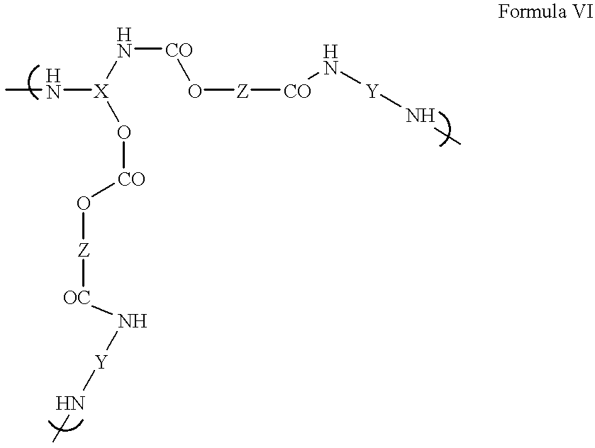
N([X](O[CO]O[Z][OC]N[Y]NC)N[CO]O[Z][CO]N[Y]NC)C
